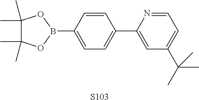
C1=C(B2OC(C)(C)C(C)(C)O2)C=CC(C2=CC(C(C)(C)C)=CC=N2)=C1.[S103]
